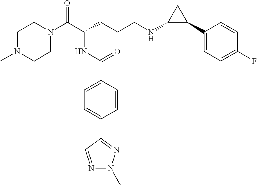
C1N(C(C(CCCNC2C(C3=CC=C(F)C=C3)C2)NC(C2=CC=C(C3=NN(C)N=C3)C=C2)=O)=O)CCN(C)C1
